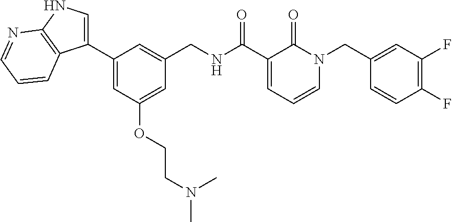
C1=C(OCCN(C)C)C=C(C2=CNC3=C2C=CC=N3)C=C1CNC(C1=CC=CN(CC2=CC(F)=C(F)C=C2)C1=O)=O
